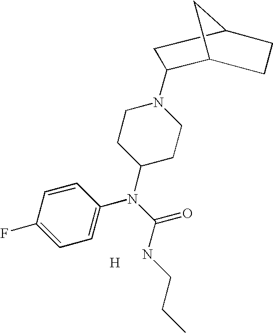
C12CC(CC1N1CCC(N(C3=CC=C(F)C=C3)C(=O)NCCC)CC1)CC2.[H]
